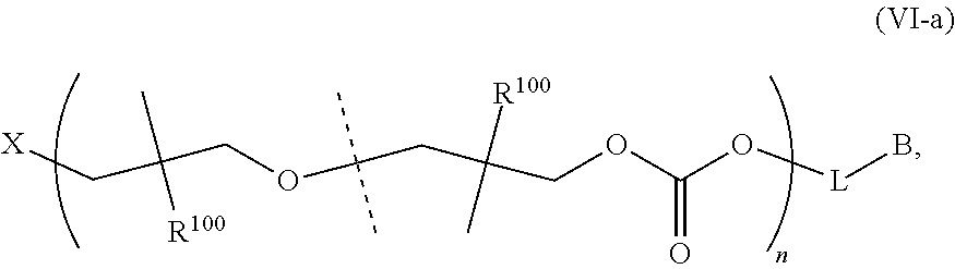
[X]CC([R100])(COC(C)(C)CC([R100])(C)COC(O[L]B)=O)C
